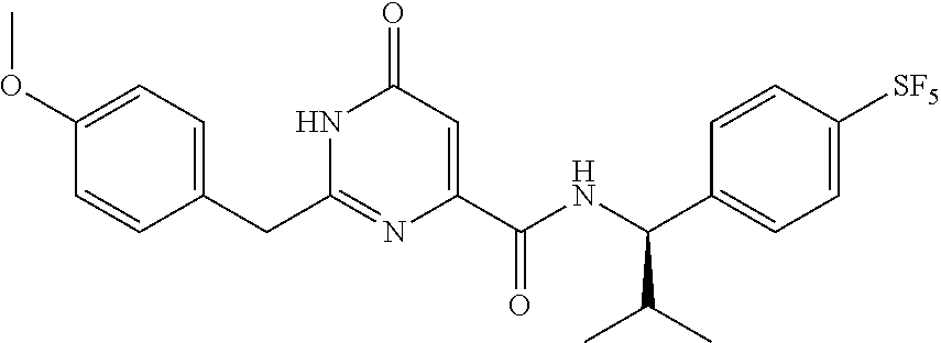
C(C1=CC=C(OC)C=C1)C1=NC(C(NC(C2=CC=C([SF5])C=C2)C(C)C)=O)=CC(=O)N1
